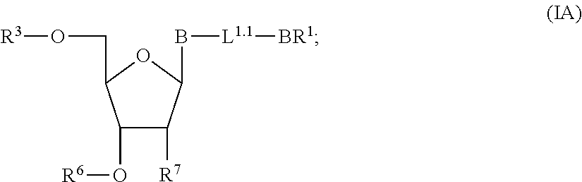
C1(O[R6])C([R7])C(B[L1.1][BR1])OC1CO[R3]
